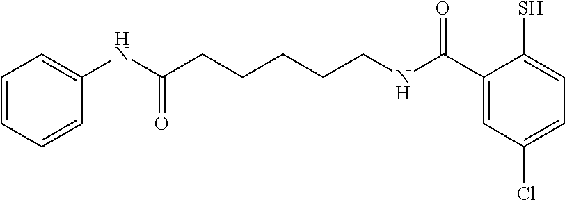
C1=CC=CC=C1NC(CCCCCNC(C1=CC(Cl)=CC=C1S)=O)=O
